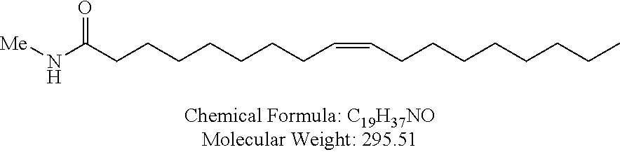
[Me]NC(CCCCCCCC=CCCCCCCCC)=O
